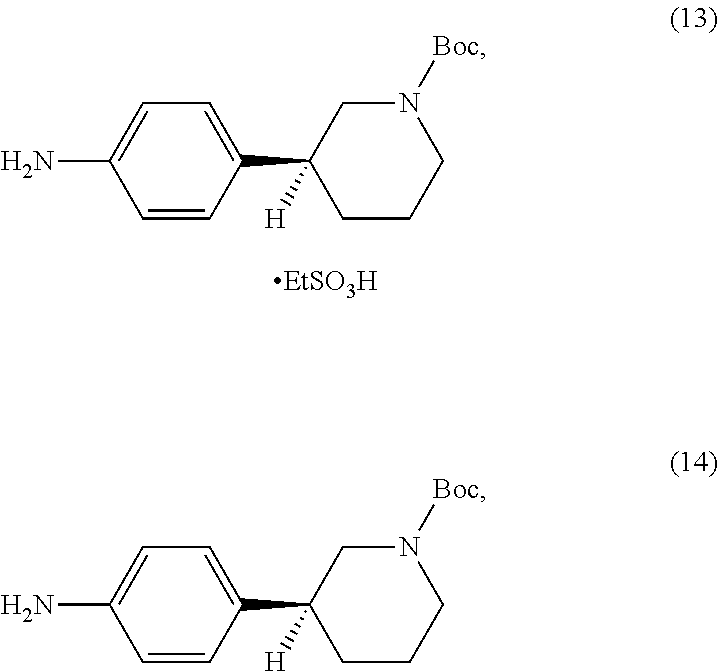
NC1=CC=C(C2([H])CCCN([Boc])C2)C=C1.NC1=CC=C(C2([H])CCCN([Boc])C2)C=C1.[EtSO3H]
